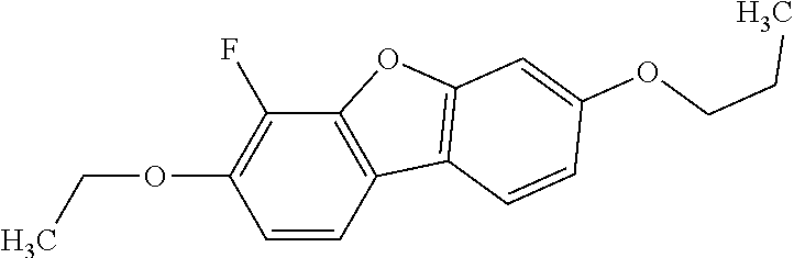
C(OC1=C(F)C2=C(C=C1)C1=C(O2)C=C(OCCC)C=C1)C
